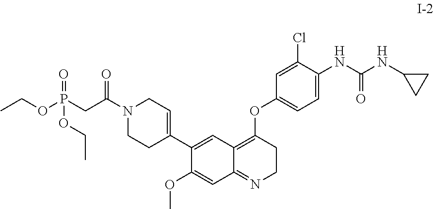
C12=C(OC3=CC=C(NC(NC4CC4)=O)C(Cl)=C3)CCN=C1C=C(OC)C(C1=CCN(C(CP(OCC)(=O)OCC)=O)CC1)=C2
